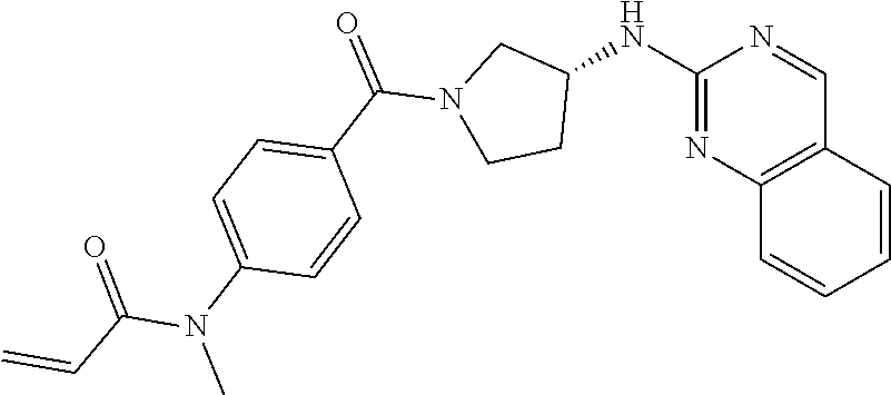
C1(NC2CN(C(C3=CC=C(N(C)C(C=C)=O)C=C3)=O)CC2)=NC2=C(C=N1)C=CC=C2
